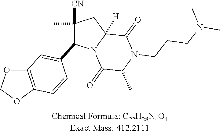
C1([CN])(C)CC2([H])N(C(=O)C(C)N(CCCN(C)C)C2=O)C1C1=CC2=C(OCO2)C=C1
